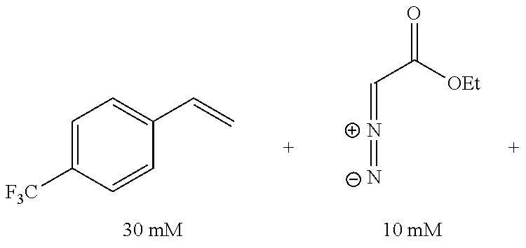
C1=C([F3C])C=CC(C=C)=C1.[N+](=CC(=O)[OEt])=[N-]
